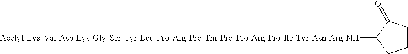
[Acetyl-Lys-Val-Asp-Lys-Gly-Ser-Tyr-Leu-Pro-Arg-Pro-Thr-Pro-Pro-Arg-Pro-Ile-Tyr-Asn-Arg-NH]C1CCCC1=O
